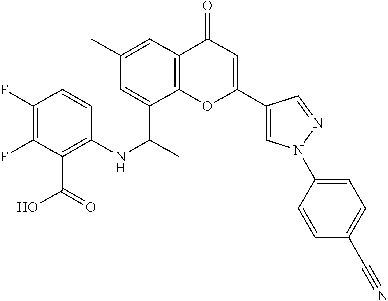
C12=C(C=C(C)C=C1C(C)NC1=C(C(O)=O)C(F)=C(F)C=C1)C(=O)C=C(C1=CN(C3=CC=C(C#N)C=C3)N=C1)O2
